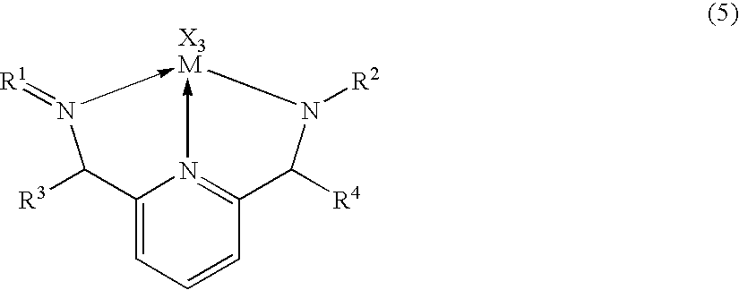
C12=CC=CC3=N1->[X3M](-N(=[R1])C2[R3])N([R2])C3[R4]
